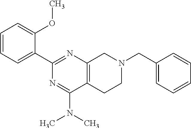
C1=CC=C(C2=NC3=C(C(N(C)C)=N2)CCN(CC2=CC=CC=C2)C3)C(OC)=C1
